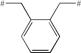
C1=C(C[#])C(C[#])=CC=C1
